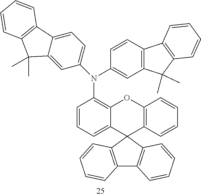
C1=CC=C2C(=C1N(C1=CC=C3C(=C1)C(C)(C)C1=C3C=CC=C1)C1=CC3=C(C=C1)C1=C(C3(C)C)C=CC=C1)OC1=C(C23C2=C(C4=C3C=CC=C4)C=CC=C2)C=CC=C1
